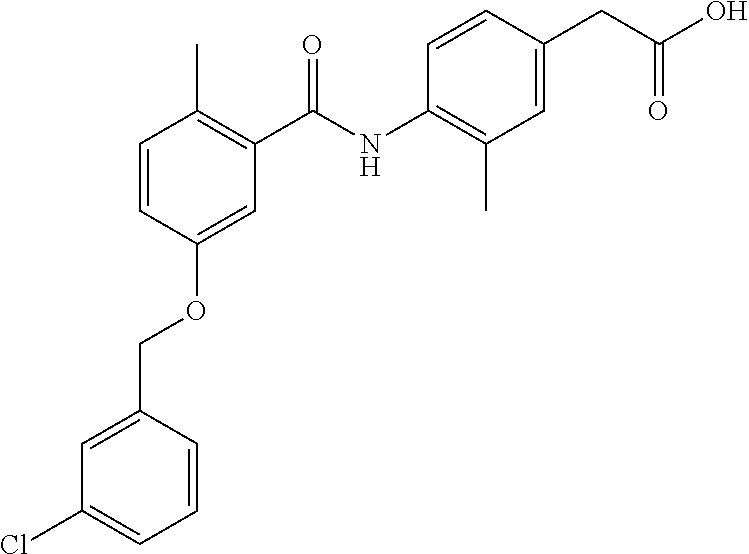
C1=CC(COC2=CC(C(=O)NC3=C(C)C=C(CC(O)=O)C=C3)=C(C)C=C2)=CC(Cl)=C1
